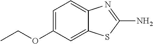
C1=C(OCC)C=C2C(=C1)N=C(N)S2
